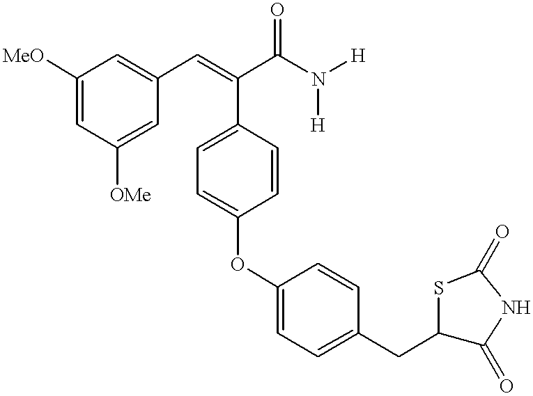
C1([MeO])=CC([OMe])=CC(C=C(C2=CC=C(OC3=CC=C(CC4C(=O)NC(=O)S4)C=C3)C=C2)C(N([H])[H])=O)=C1
